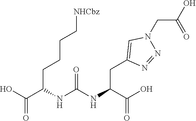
C(C(NC(NC(C(O)=O)CC1=CN(CC(O)=O)N=N1)=O)CCCC[NHCbz])(O)=O
